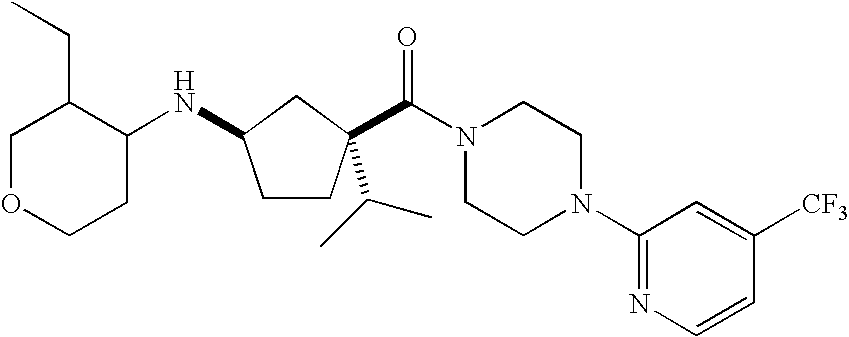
C1OCCC(NC2CCC(C(=O)N3CCN(C4=NC=CC([CF3])=C4)CC3)(C(C)C)C2)C1CC
